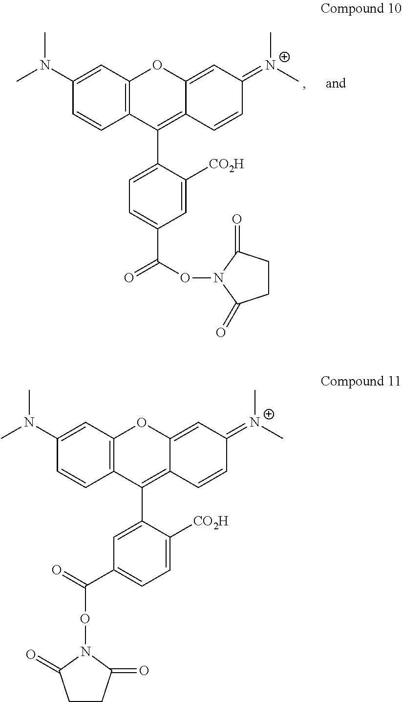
C12=C(C=C(N(C)C)C=C1)OC1=CC(=[N+](C)C)C=CC1=C2C1=CC=C(C(=O)ON2C(=O)CCC2=O)C=C1[CO2H].C12=C(C=C(N(C)C)C=C1)OC1=CC(=[N+](C)C)C=CC1=C2C1=CC(C(=O)ON2C(=O)CCC2=O)=CC=C1[CO2H]
